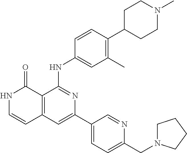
C1=CC(NC2=NC(C3=CC=C(CN4CCCC4)N=C3)=CC3=C2C(=O)NC=C3)=CC(C)=C1C1CCN(C)CC1
